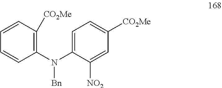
C1(N(C2=CC=C([CO2Me])C=C2[NO2])[Bn])=C([CO2Me])C=CC=C1
